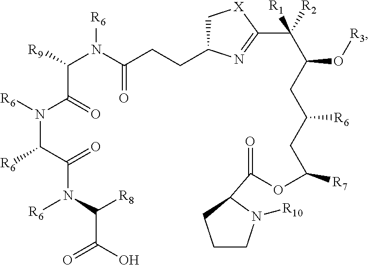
C1C(CCC(N(C([R9])C(=O)N([R6])C(C(=O)N(C([R8])C(=O)O)[R6])[R6])[R6])=O)N=C(C(C(O[R3])CC([R6])CC([R7])OC(=O)C2N([R10])CCC2)([R2])[R1])[X]1
